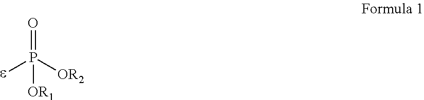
O=P([OR2])([e])[OR1]
